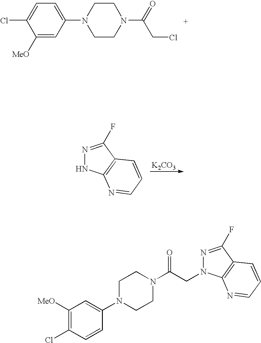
C1([MeO])=CC(N2CCN(C(=O)CCl)CC2)=CC=C1Cl.[K2CO3].N1=C(F)C2=C(N1)N=CC=C2.C1([MeO])=C(Cl)C=CC(N2CCN(C(CN3N=C(F)C4=C3N=CC=C4)=O)CC2)=C1
